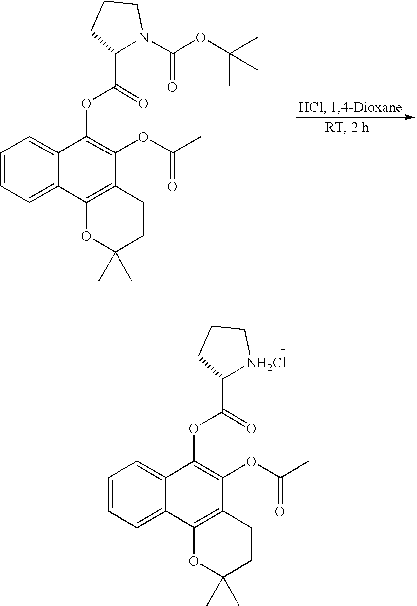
C1=CC=C2C(=C1)C(OC(=O)C1N(C(=O)OC(C)(C)C)CCC1)=C(OC(C)=O)C1=C2OC(C)(C)CC1.C1=CC=C2C(=C1)C(OC(=O)C1[NH2Cl]CCC1)=C(OC(C)=O)C1=C2OC(C)(C)CC1
